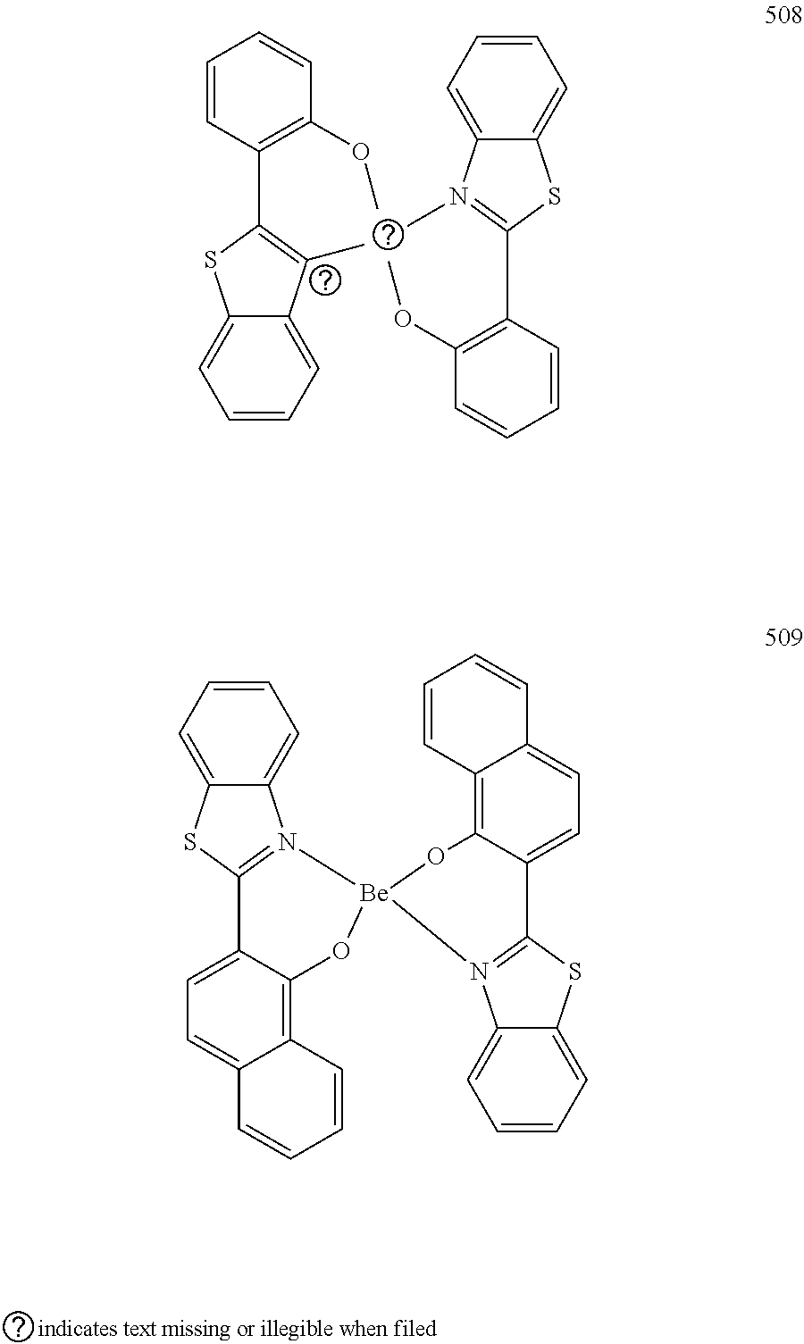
C1=C2C(=CC=C1)SC(C1=C(OC)C=CC=C1)=N2C.CC1=C(C2=C(OC)C=CC=C2)SC2=CC=CC=C21.C1=CC=C2C(=C1)SC1=N2[Be]2(OC3=C4C(=CC=C13)C=CC=C4)N1=C(SC3=CC=CC=C31)C1=CC=C3C(=C1O2)C=CC=C3
